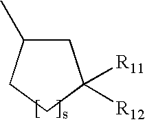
C1C(C)CCC1([R11])[R12]
